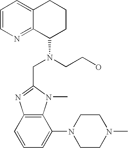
C1=CN=C2C(=C1)CCCC2N(CC1=NC2=C(N1C)C(N1CCN(C)CC1)=CC=C2)CCO
